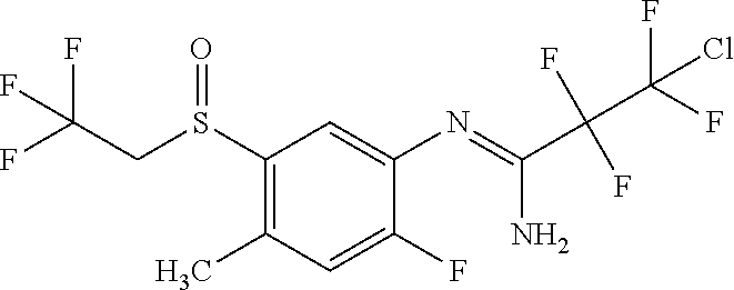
S(C1=C(C)C=C(F)C(N=C(N)C(C(F)(F)Cl)(F)F)=C1)(CC(F)(F)F)=O
